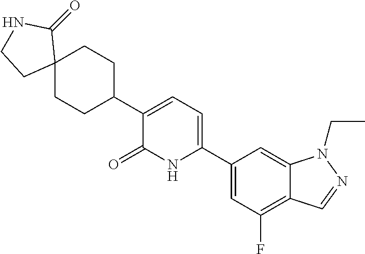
C1(C2=CC=C(C3CCC4(CC3)C(=O)NCC4)C(=O)N2)=CC(F)=C2C(=C1)N(CC)N=C2
